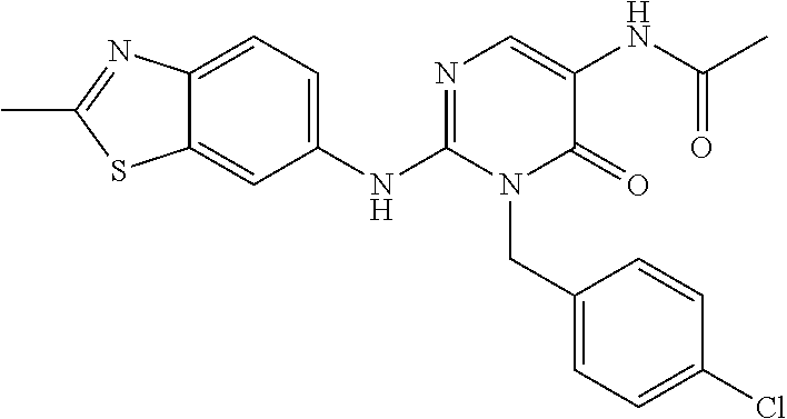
C1(NC2=NC=C(NC(=O)C)C(=O)N2CC2=CC=C(Cl)C=C2)=CC=C2C(=C1)SC(C)=N2
